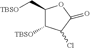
C1(C[TBSO])C([TBSO])C(Cl)C(=O)O1
